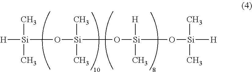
[H][Si](C)(C)O[Si](O[Si](O[Si](C)([H])C)([H])C)(C)C
